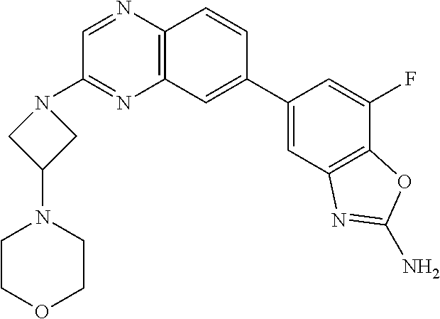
C12=C(C=C(C3=CC4=C(C(F)=C3)OC(N)=N4)C=C1)N=C(N1CC(N3CCOCC3)C1)C=N2
